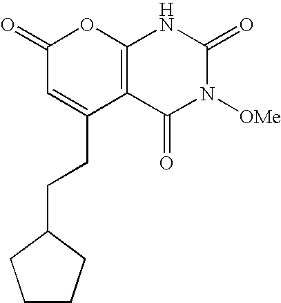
C12=C(C(=O)N([OMe])C(=O)N1)C(CCC1CCCC1)=CC(=O)O2
